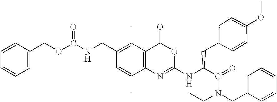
C1(CNC(OCC2=CC=CC=C2)=O)=C(C)C2=C(N=C(NC(C(=O)N(CC3=CC=CC=C3)CC)CC3=CC=C(OC)C=C3)OC2=O)C(C)=C1
